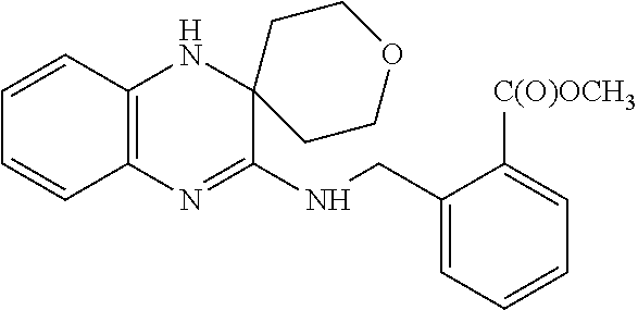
C1=CC2=C(C=C1)N=C(NCC1=CC=CC=C1[C(O)OCH3])C1(N2)CCOCC1
